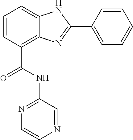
C1=CC(C(NC2=NC=CN=C2)=O)=C2C(=C1)NC(C1=CC=CC=C1)=N2
